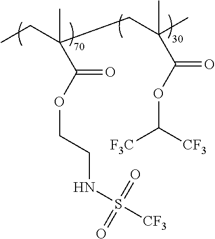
CCC(CC(C)(C)C(OC([F3C])[CF3])=O)(C)C(OCCNS([CF3])(=O)=O)=O
